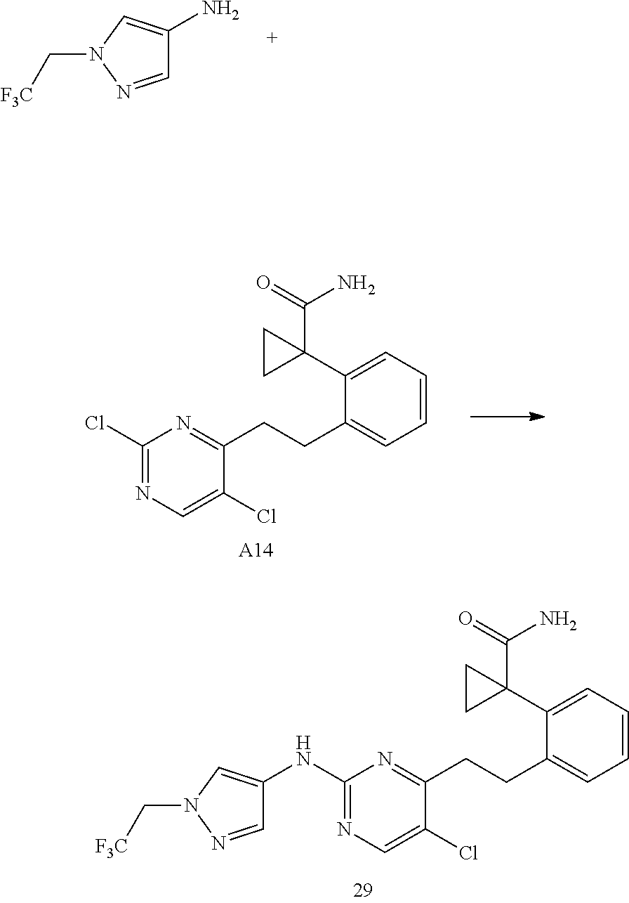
C1=CC=C(C2(C(=O)N)CC2)C(CCC2=NC(Cl)=NC=C2Cl)=C1.[A14].C1=CC=C(C2(C(=O)N)CC2)C(CCC2=NC(NC3=CN(C[F3C])N=C3)=NC=C2Cl)=C1.C1(N)=CN(C[F3C])N=C1
